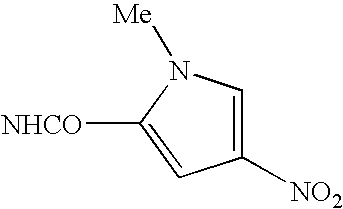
C1([NO2])=CN([Me])C([NHCO])=C1
